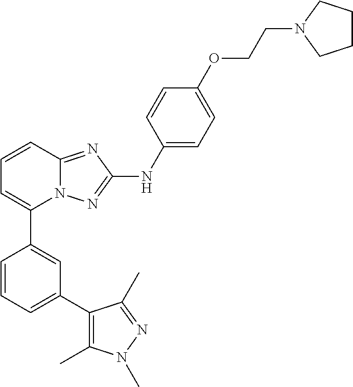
C1=CC2=NC(NC3=CC=C(OCCN4CCCC4)C=C3)=NN2C(C2=CC(C3=C(C)N(C)N=C3C)=CC=C2)=C1
